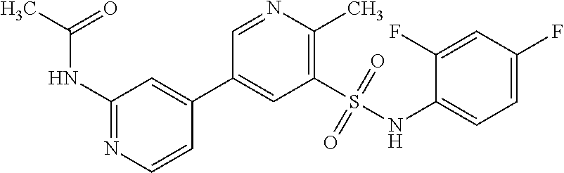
N(C1=NC=CC(C2=CC(S(NC3=CC=C(F)C=C3F)(=O)=O)=C(C)N=C2)=C1)C(C)=O
